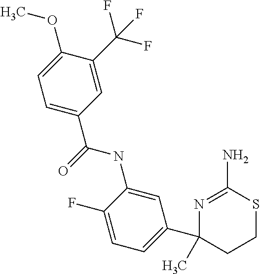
C1=C(C(=O)NC2=CC(C3(C)N=C(N)SCC3)=CC=C2F)C=C(C(F)(F)F)C(OC)=C1
